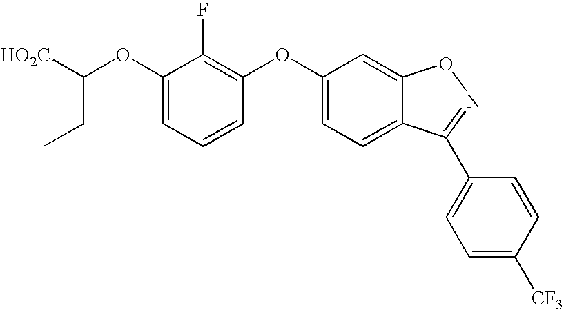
C1(OC([HO2C])CC)=CC=CC(OC2=CC=C3C(=C2)ON=C3C2=CC=C([CF3])C=C2)=C1F
